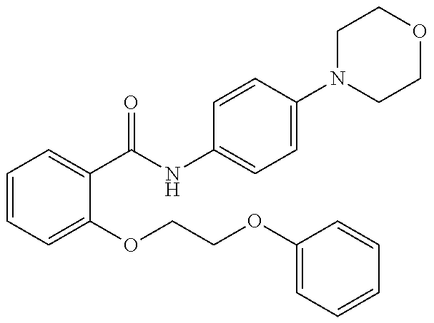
C1=CC=C(OCCOC2=CC=CC=C2)C(C(NC2=CC=C(N3CCOCC3)C=C2)=O)=C1
